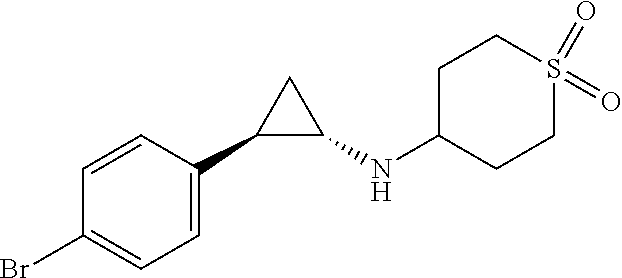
C1=CC(Br)=CC=C1C1C(NC2CCS(=O)(=O)CC2)C1
